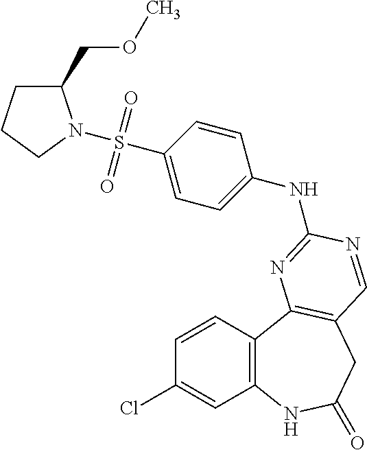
C1(Cl)=CC2=C(C=C1)C1=C(CC(=O)N2)C=NC(NC2=CC=C(S(=O)(=O)N3C(COC)CCC3)C=C2)=N1
